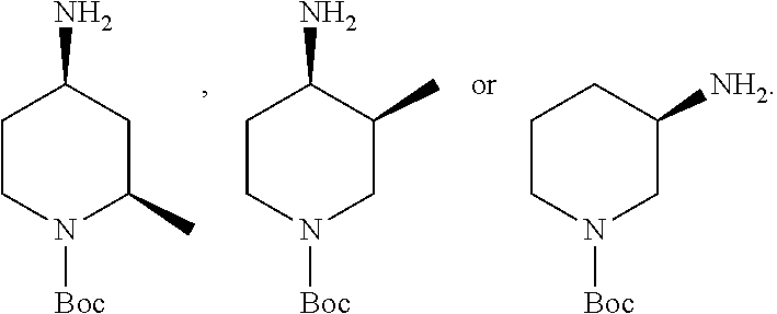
C1CN([Boc])C(C)CC1N.C1CN([Boc])CC(C)C1N.C1CN([Boc])CC([NH2])C1
